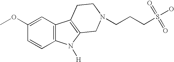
COC1=CC2=C(C=C1)N([H])C1=C2CCN(CCCS(=O)(=O)O)C1
